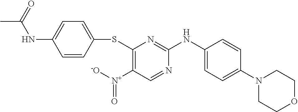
C1(SC2=CC=C(NC(C)=O)C=C2)=C([N+](=O)[-O])C=NC(NC2=CC=C(N3CCOCC3)C=C2)=N1
